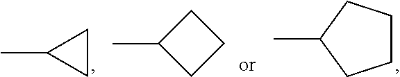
C1CC1C.C1C(C)CC1.CC1CCCC1
